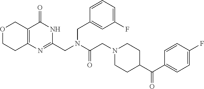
O1CCC2=C(C1)C(=O)NC(CN(C(CN1CCC(C(C3=CC=C(F)C=C3)=O)CC1)=O)CC1=CC(F)=CC=C1)=N2
